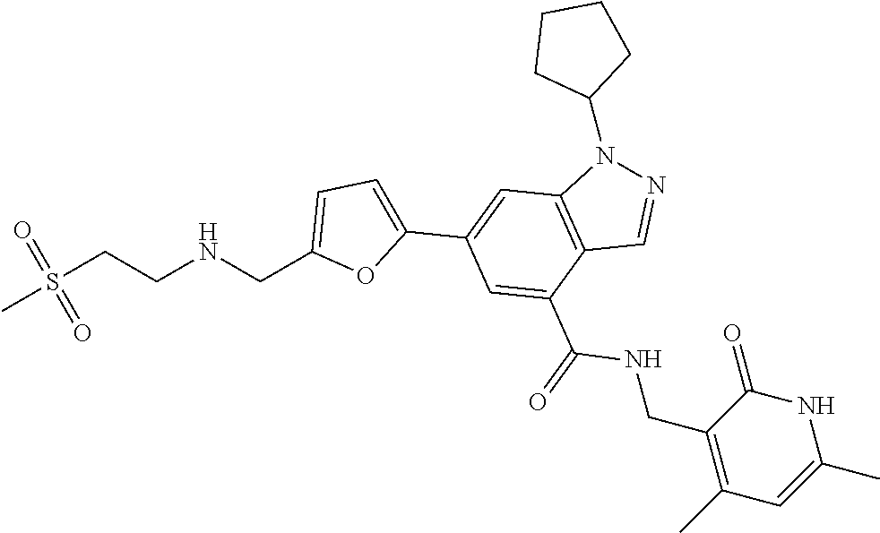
S(CCNCC1=CC=C(C2=CC3=C(C(C(=O)NCC4=C(C)C=C(C)NC4=O)=C2)C=NN3C2CCCC2)O1)(C)(=O)=O
